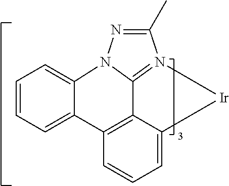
C1=CC=C2C(=C1)N1C3=N(C(C)=N1)[Ir]C1=CC=CC2=C13
